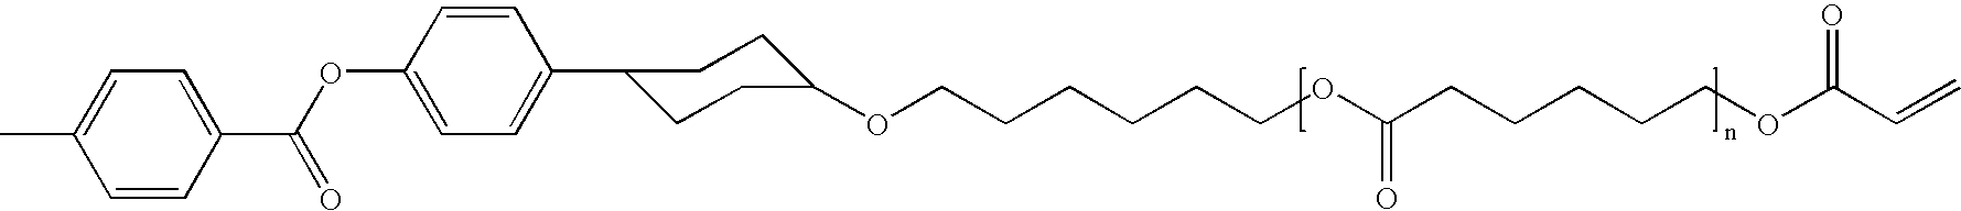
C1=CC(C(OC2=CC=C(C3CCC(OCCCCCCOC(CCCCCOC(C=C)=O)=O)CC3)C=C2)=O)=CC=C1C
